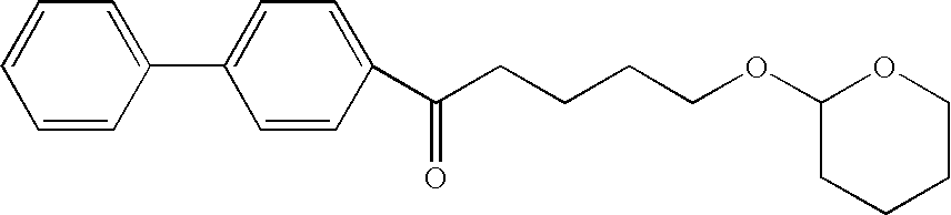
C1(C2=CC=C(C(CCCCOC3CCCCO3)=O)C=C2)=CC=CC=C1
